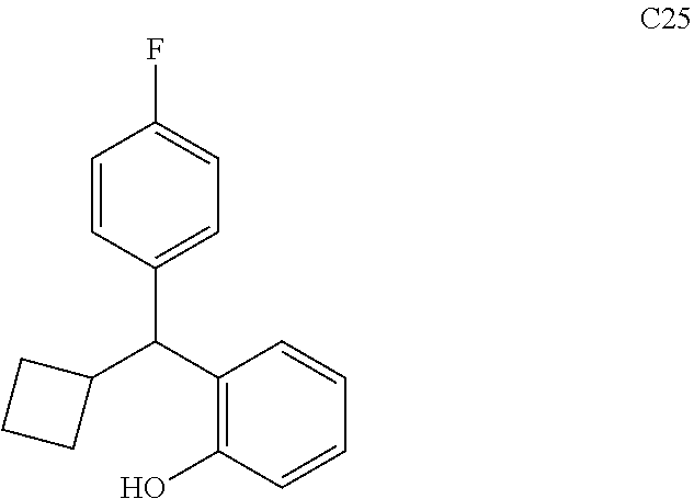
C1(C(C2=C(O)C=CC=C2)C2=CC=C(F)C=C2)CCC1
